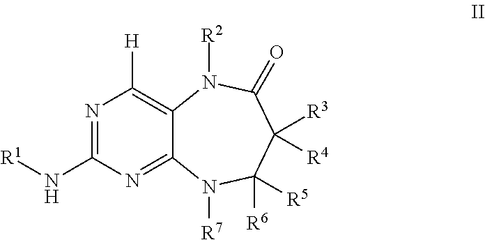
N1=C(N[R1])N=C2C(=C1[H])N([R2])C(=O)C([R3])([R4])C([R6])([R5])N2[R7]
